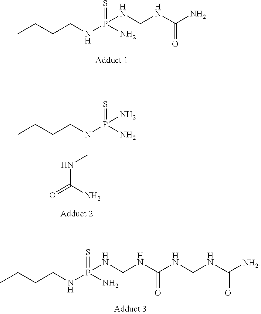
CCCCNP(N)(NCNC(N)=O)=S.CCCCN(P(N)(N)=S)CNC(=O)N.CCCCNP(N)(NCNC(NCNC([NH2])=O)=O)=S
